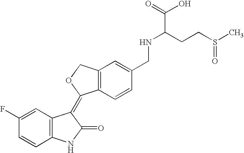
C1=C(F)C=CC2=C1C(=C1C3=C(C=C(CNC(CCS(C)=O)C(=O)O)C=C3)CO1)C(=O)N2
